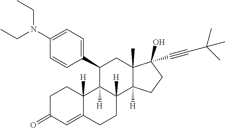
C1C(=O)C=C2C([H])(C1)C1([H])C([H])(CC2)C2([H])C(C)(CC1C1=CC=C(N(CC)CC)C=C1)C(O)(C#CC(C)(C)C)CC2
